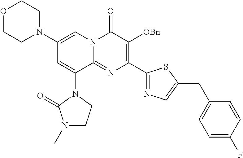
C1(N2CCOCC2)=CN2C(=NC(C3=NC=C(CC4=CC=C(F)C=C4)S3)=C([OBn])C2=O)C(N2C(=O)N(C)CC2)=C1
